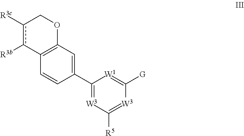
C12=C(C=C(C3=[W3]C([R5])=[W3]C([G])=[W1]3)C=C1)OCc([R3c])c2[R3b]
